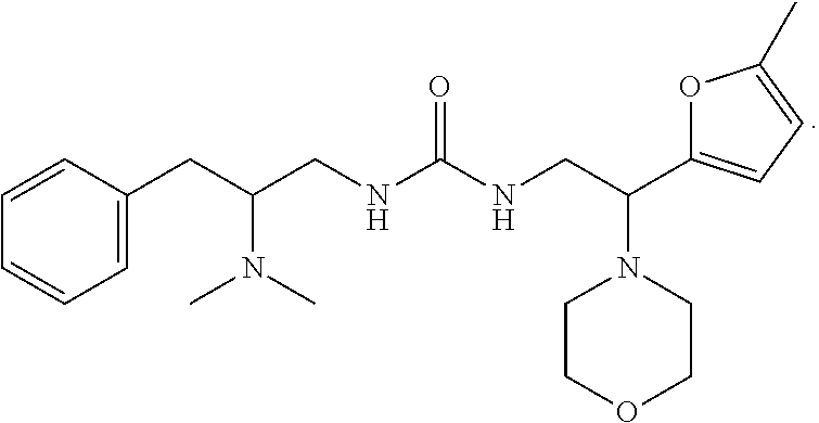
C1=CC(CC(CNC(NCC(C2=CC=C(C)O2)N2CCOCC2)=O)N(C)C)=CC=C1
